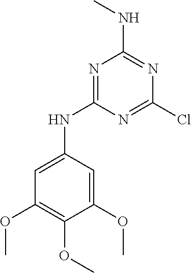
N1=C(NC2=CC(OC)=C(OC)C(OC)=C2)N=C(Cl)N=C1NC
